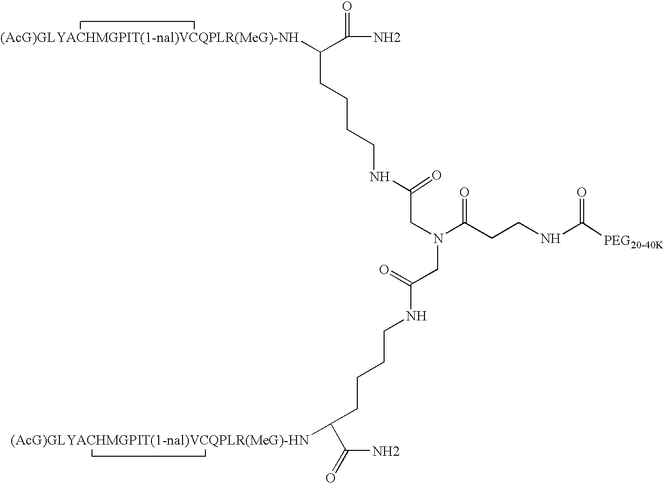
NC(=O)C([(AcG)GLYACHMGPIT(1-nal)VCQPLR(MeG)-NH])CCCCNC(CN(C(=O)CCNC(=O)[PEG20-40K])CC(=O)NCCCCC(C(N)=O)[(AcG)GLYACHMGPIT(1-nal)VCQPLR(MeG)-HN])=O
